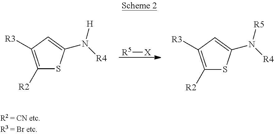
[R5][X].S1C(N([R4])[H])=CC([R3])=C1[R2].S1C(N([R4])[R5])=CC([R3])=C1[R2]
